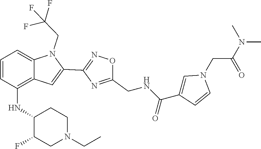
C12=C(NC3C(F)CN(CC)CC3)C=CC=C1N(CC(F)(F)F)C(C1=NOC(CNC(C3=CN(CC(N(C)C)=O)C=C3)=O)=N1)=C2
